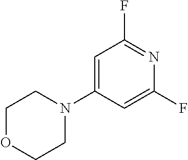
C1=C(N2CCOCC2)C=C(F)N=C1F
